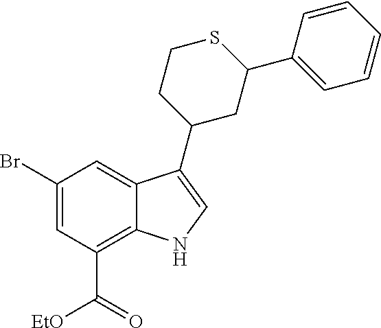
C1(Br)=CC(C([EtO])=O)=C2C(=C1)C(C1CC(C3=CC=CC=C3)SCC1)=CN2
